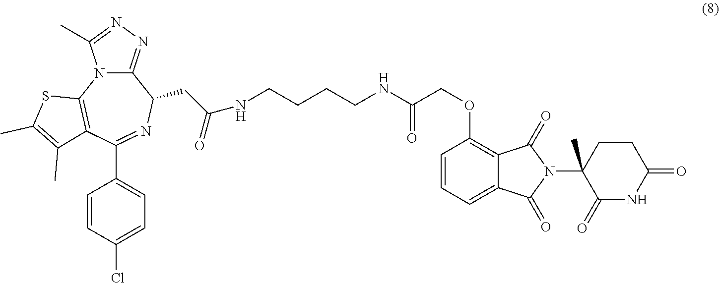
C1(=O)NC(=O)CCC1(N1C(=O)C2=CC=CC(OCC(NCCCCNC(CC3C4=NN=C(C)N4C4=C(C(C5=CC=C(Cl)C=C5)=N3)C(C)=C(C)S4)=O)=O)=C2C1=O)C
